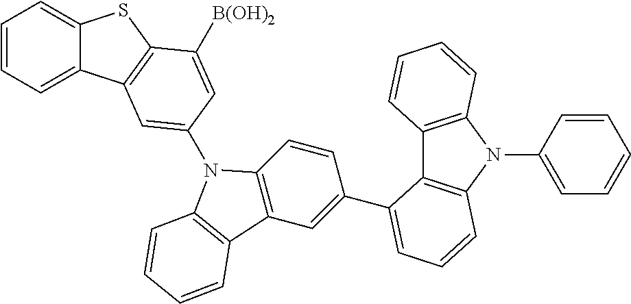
C1=CC=C2C(=C1)SC1=C2C=C(N2C3=C(C=C(C4=CC=CC5=C4C4=C(N5C5=CC=CC=C5)C=CC=C4)C=C3)C3=C2C=CC=C3)C=C1[B(OH)2]
